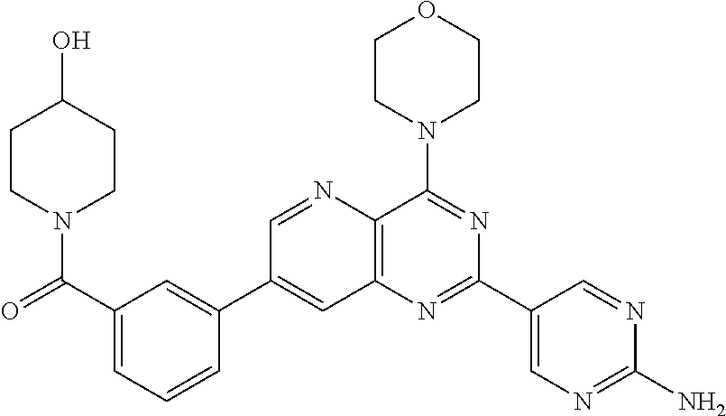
C1(C(=O)N2CCC(O)CC2)=CC=CC(C2=CC3=C(N=C2)C(N2CCOCC2)=NC(C2=CN=C(N)N=C2)=N3)=C1
